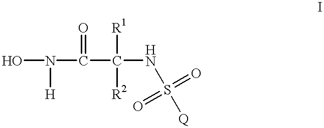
ON(C(C(NS(=O)(=O)[Q])([R1])[R2])=O)[H]
